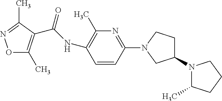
C1=CC(N2CC(N3C(C)CCC3)CC2)=NC(C)=C1NC(C1=C(C)ON=C1C)=O
